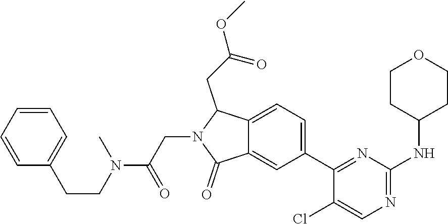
C1=CC=C(CCN(C(=O)CN2C(=O)C3=CC(C4=NC(NC5CCOCC5)=NC=C4Cl)=CC=C3C2CC(OC)=O)C)C=C1
